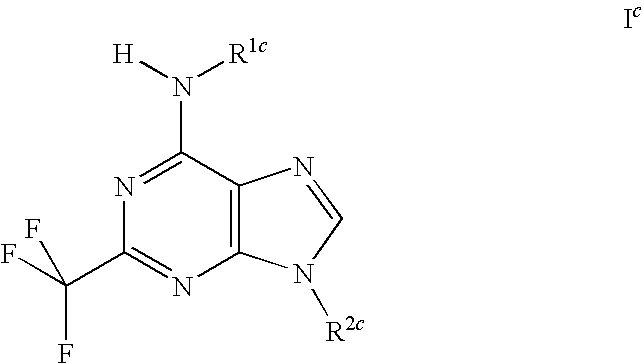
C1(N([H])[R1c])=NC(C(F)(F)F)=NC2=C1N=CN2[R2c]
